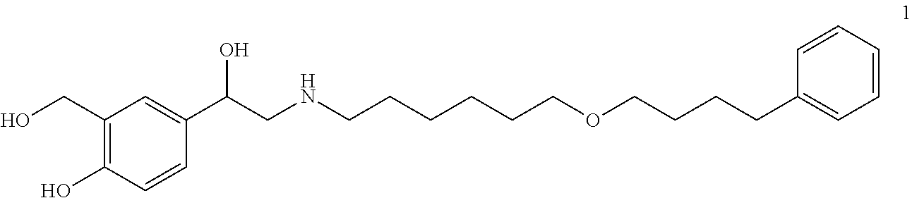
C1(CO)=C(O)C=CC(C(CNCCCCCCOCCCCC2=CC=CC=C2)O)=C1
